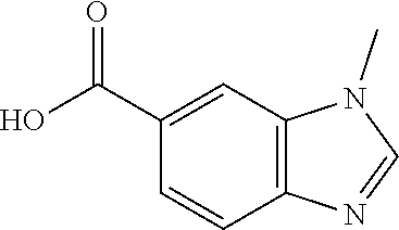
OC(C1=CC2=C(C=C1)N=CN2C)=O
